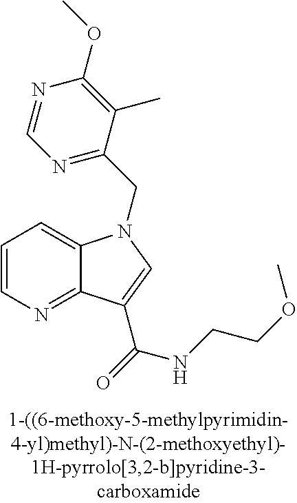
C1=CN=C2C(=C1)N(CC1=NC=NC(OC)=C1C)C=C2C(NCCOC)=O
